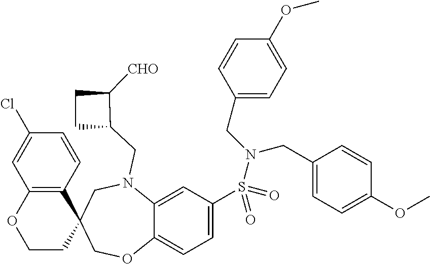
C12=CC(S(=O)(N(CC3=CC=C(OC)C=C3)CC3=CC=C(OC)C=C3)=O)=CC=C1OCC1(CN2CC2C([CHO])CC2)C2=C(OCC1)C=C(Cl)C=C2
